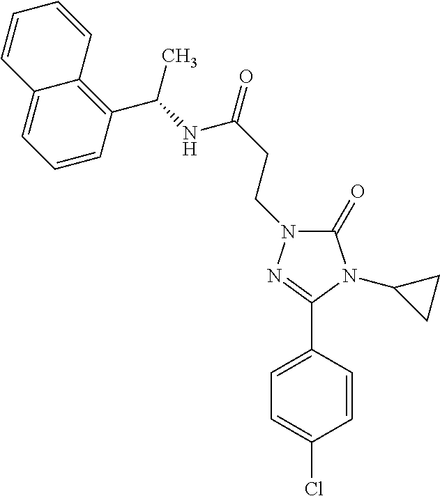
C1=C(C2=NN(CCC(NC(C3=C4C(=CC=C3)C=CC=C4)C)=O)C(=O)N2C2CC2)C=CC(Cl)=C1
